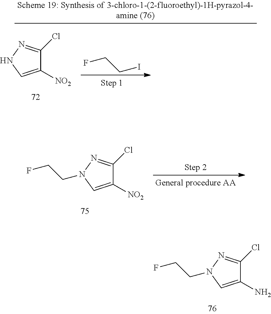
FCCI.C1([NO2])=CNN=C1Cl.C1([NO2])=CN(CCF)N=C1Cl.C1(N)=CN(CCF)N=C1Cl
